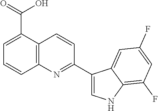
C12=C(C(C(=O)O)=CC=C1)C=CC(C1=CNC3=C(F)C=C(F)C=C13)=N2
